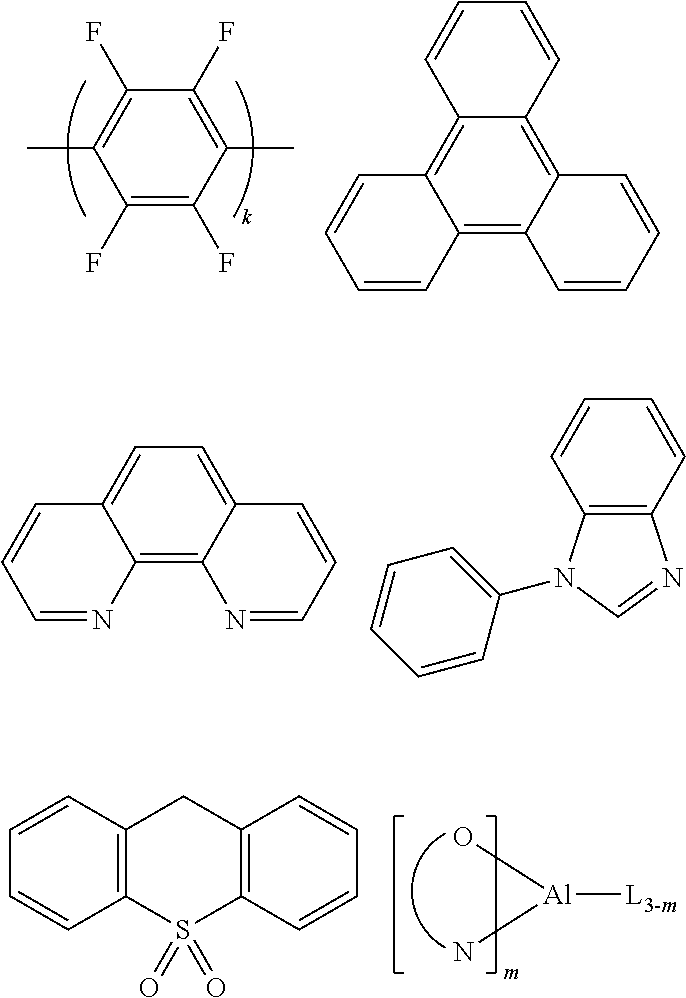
C1(F)=C(F)C(C)=C(F)C(F)=C1C.C12=C3C(=C4C(=C1C=CC=C2)C=CC=C4)C=CC=C3.C12=C3C(=CC=C1C=CC=N2)C=CC=N3.C12=C(C=CC=C1)N=CN2C1=CC=CC=C1.O[Al](N)[L3-m].C12=C(C=CC=C1)CC1=C(S2(=O)=O)C=CC=C1
